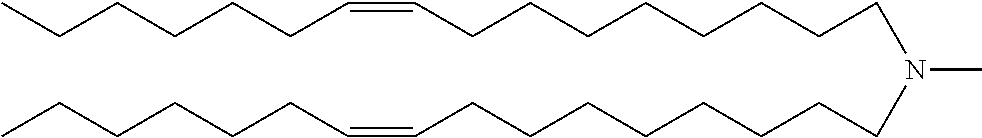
C(CCCCCC)=CCCCCCCCCN(CCCCCCCCC=CCCCCCC)C
